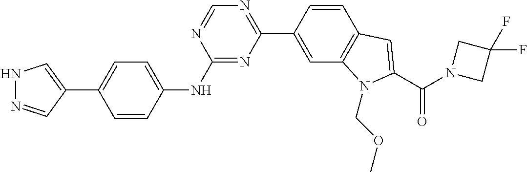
C1(C2=CNN=C2)=CC=C(NC2=NC(C3=CC4=C(C=C3)C=C(C(N3CC(F)(F)C3)=O)N4COC)=NC=N2)C=C1
